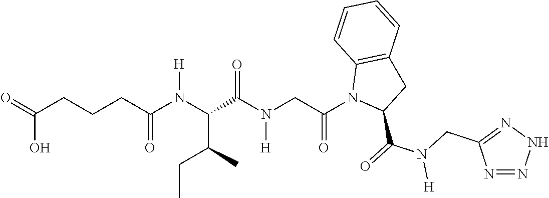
O=C(CCCC(N(C(C(N(CC(N1C(C(=O)N(CC2=NNN=N2)[H])CC2=C1C=CC=C2)=O)[H])=O)C(C)CC)[H])=O)O
